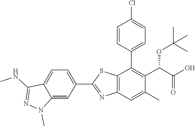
C1(C2=NC3=C(S2)C(C2=CC=C(Cl)C=C2)=C(C(OC(C)(C)C)C(=O)O)C(C)=C3)=CC=C2C(=C1)N(C)N=C2NC
